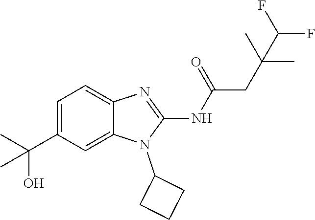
C1=C(C(C)(O)C)C=C2C(=C1)N=C(NC(=O)CC(C)(C)C(F)F)N2C1CCC1
